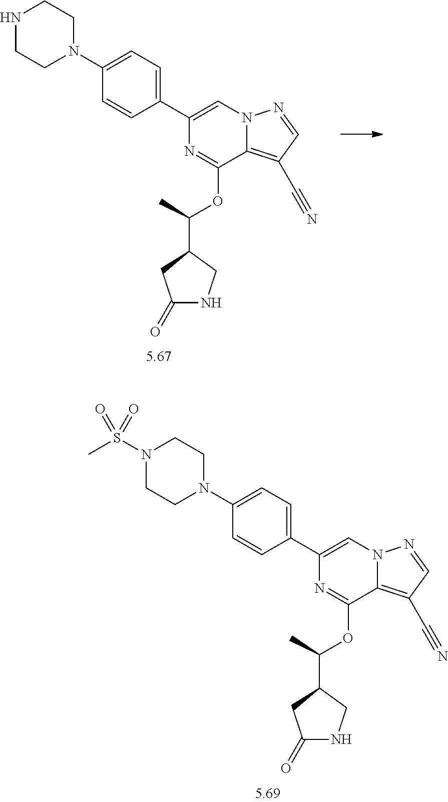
C1(C2=CN3C(=C(C#N)C=N3)C(OC(C3CC(=O)NC3)C)=N2)=CC=C(N2CCN(S(C)(=O)=O)CC2)C=C1.C1(C2=CN3C(=C(C#N)C=N3)C(OC(C3CC(=O)NC3)C)=N2)=CC=C(N2CCNCC2)C=C1
